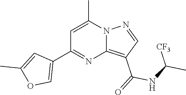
C12=C(C(=O)NC(C)[CF3])C=NN1C(C)=CC(C1=COC(C)=C1)=N2
